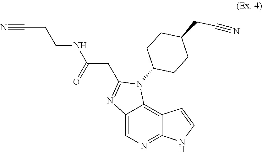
C12=CN=C3C(=C1N(C1CCC(CC#N)CC1)C(CC(NCCC#N)=O)=N2)C=CN3
